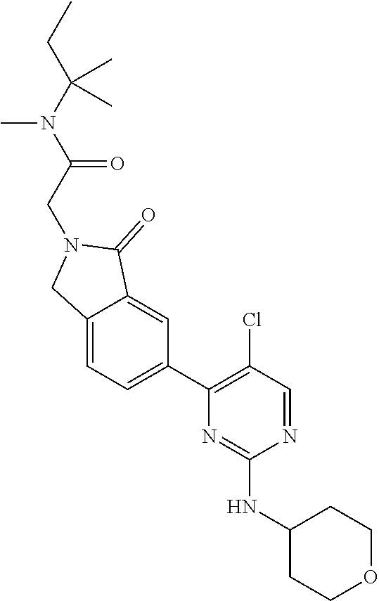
N1=CC(Cl)=C(C2=CC=C3C(=C2)C(=O)N(CC(N(C(CC)(C)C)C)=O)C3)N=C1NC1CCOCC1
